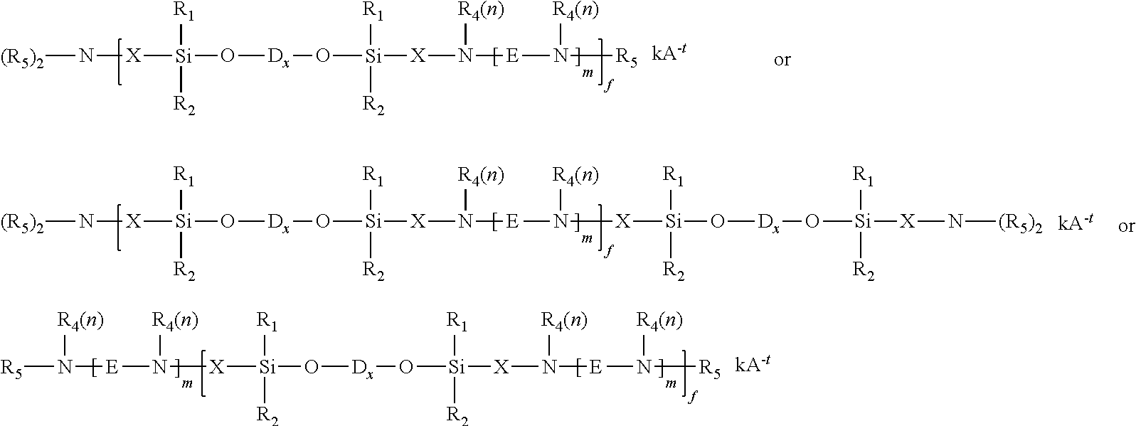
[(R5)2]N[X][Si](O[Dx]O[Si]([X]N([E]N([R5])[R4(n)])[R4(n)])([R1])[R2])([R2])[R1].[(R5)2]N[X][Si](O[Dx]O[Si]([X]N([E]N([R4(n)])[X][Si](O[Dx]O[Si]([X]N[(R5)2])([R1])[R2])([R2])[R1])[R4(n)])([R1])[R2])([R2])[R1].[X]([Si](O[Dx]O[Si]([X]N([E]N([R5])[R4(n)])[R4(n)])([R1])[R2])([R2])[R1])N([E]N([R4(n)])[R5])[R4(n)]
